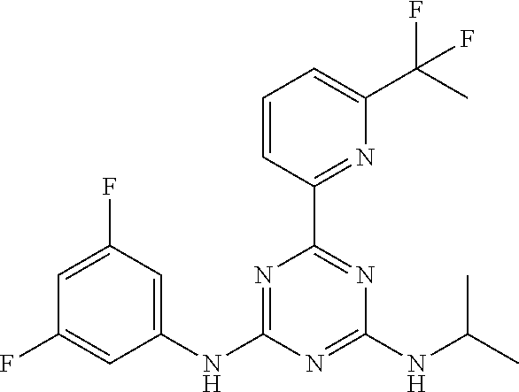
C1(NC2=CC(F)=CC(F)=C2)=NC(C2=NC(C(C)(F)F)=CC=C2)=NC(NC(C)C)=N1
